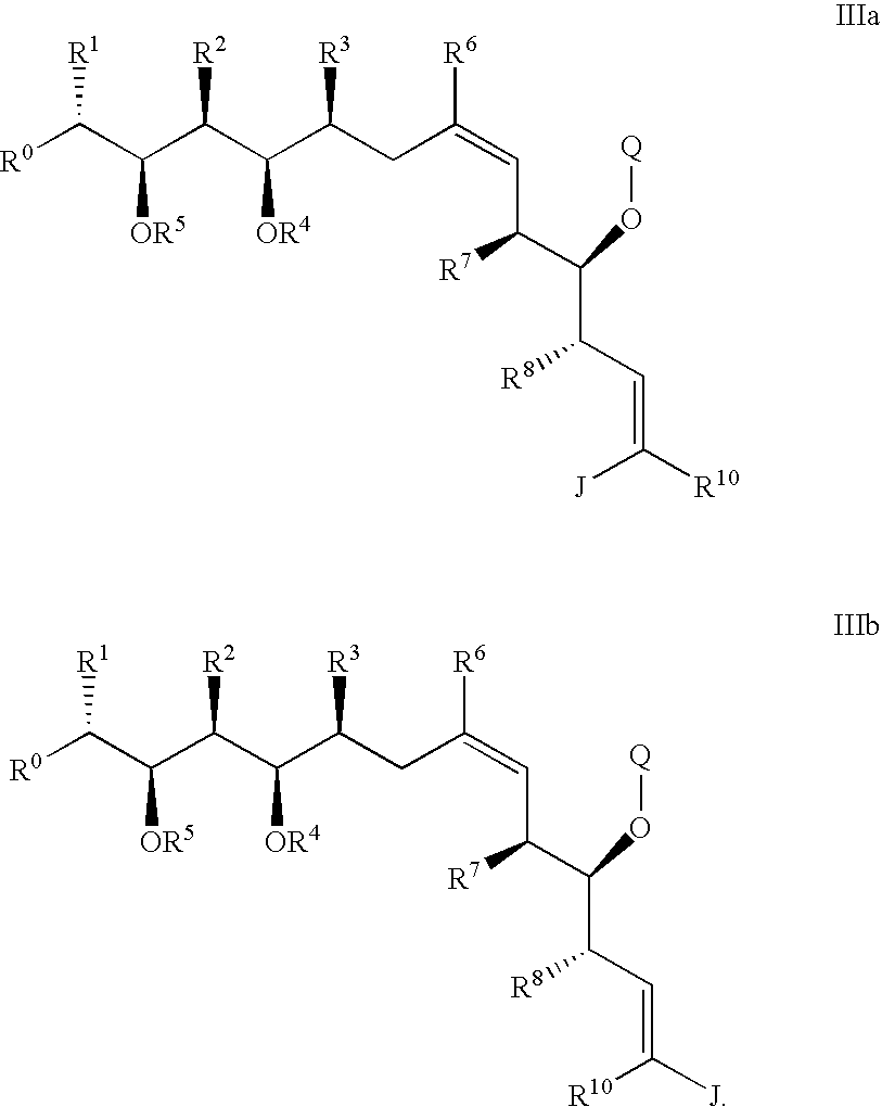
[R0]C(C(C(C(C(CC(=CC(C(C(C=C([R10])[J])[R8])O[Q])[R7])[R6])[R3])[OR4])[R2])[OR5])[R1].[R0]C(C(C(C(C(CC(=CC(C(C(C=C([J])[R10])[R8])O[Q])[R7])[R6])[R3])[OR4])[R2])[OR5])[R1]
